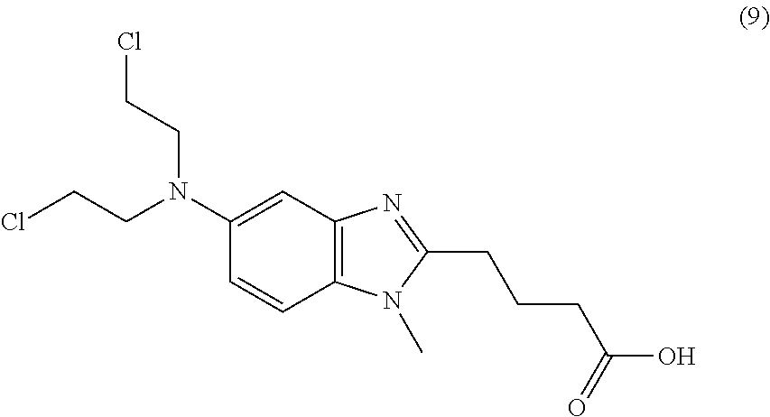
C1=CC2=C(C=C1N(CCCl)CCCl)N=C(CCCC(O)=O)N2C
